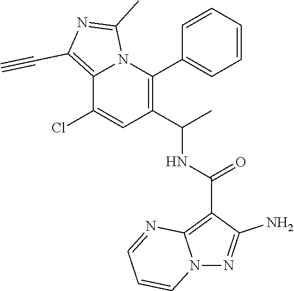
C12=C(C#C)N=C(C)N1C(C1=CC=CC=C1)=C(C(C)NC(C1=C3N(N=C1N)C=CC=N3)=O)C=C2Cl
